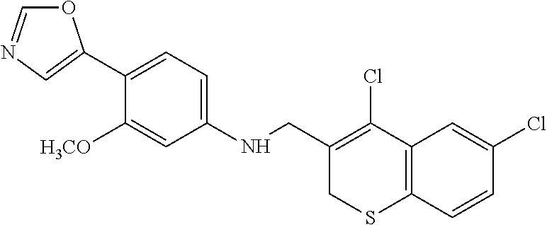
O1C=NC=C1C1=CC=C(NCC2=C(Cl)C3=C(SC2)C=CC(Cl)=C3)C=C1[H3CO]
